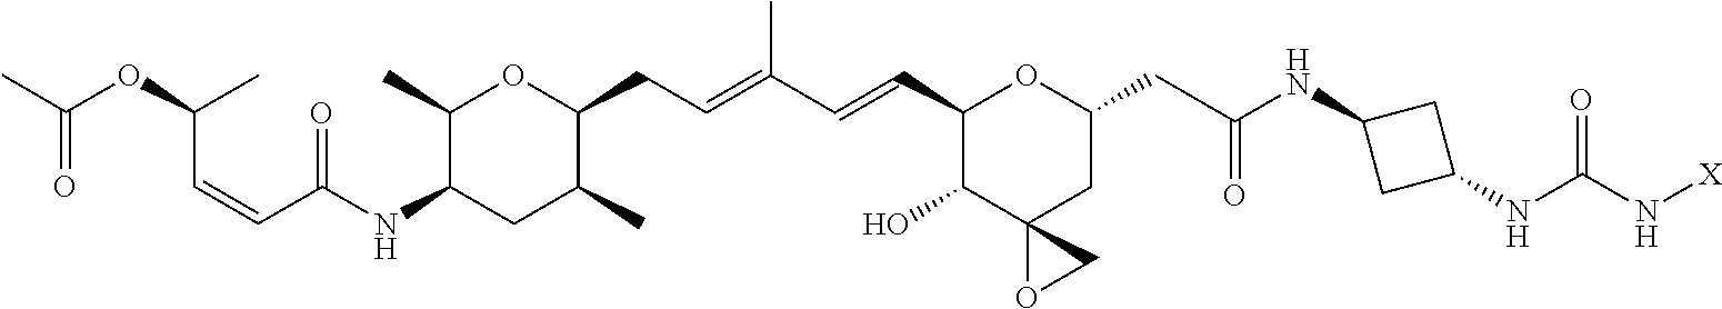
C1(C)C(NC(=O)C=CC(C)OC(=O)C)CC(C)C(CC=C(C)C=CC2OC(CC(=O)NC3CC(NC(N[X])=O)C3)CC3(OC3)C2O)O1
